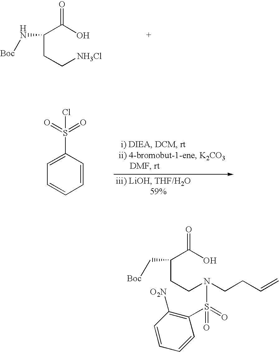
C(CC[NH3Cl])(C(O)=O)N[Boc].C1=CC=CC(S(Cl)(=O)=O)=C1.C(CCN(CCC=C)S(=O)(=O)C1=C([O2N])C=CC=C1)(C(=O)O)C[Boc]
